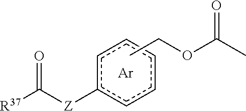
O=C([Z]c1ccccc1)[R37].O=C(C)OCC.[Ar]
